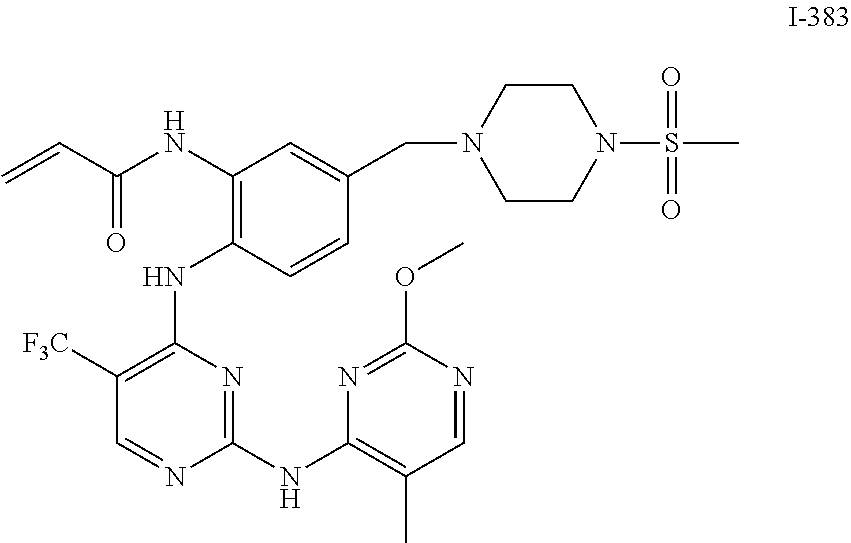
C=CC(NC1=C(NC2=C([F3C])C=NC(NC3=C(C)C=NC(OC)=N3)=N2)C=CC(CN2CCN(S(=O)(=O)C)CC2)=C1)=O
